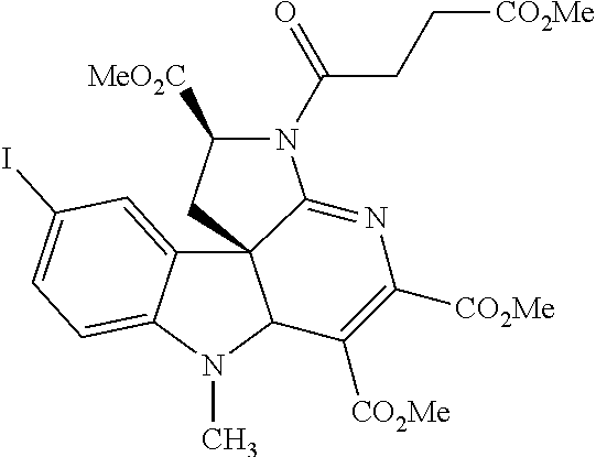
C12=CC(I)=CC=C1N(C)C1C23CC([MeO2C])N(C(CC[CO2Me])=O)C3=NC([CO2Me])=C1[CO2Me]
